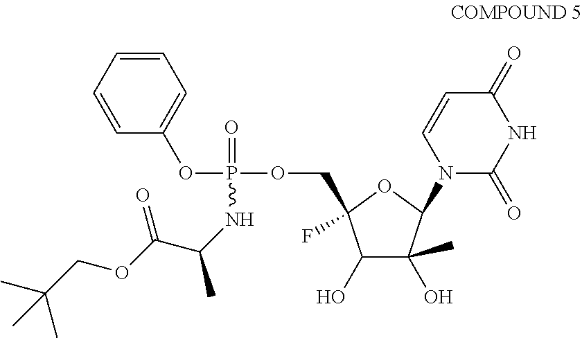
C1(O)C(O)(C)C(N2C(=O)NC(=O)C=C2)OC1(F)COP(OC1=CC=CC=C1)(=O)NC(C(OCC(C)(C)C)=O)C
